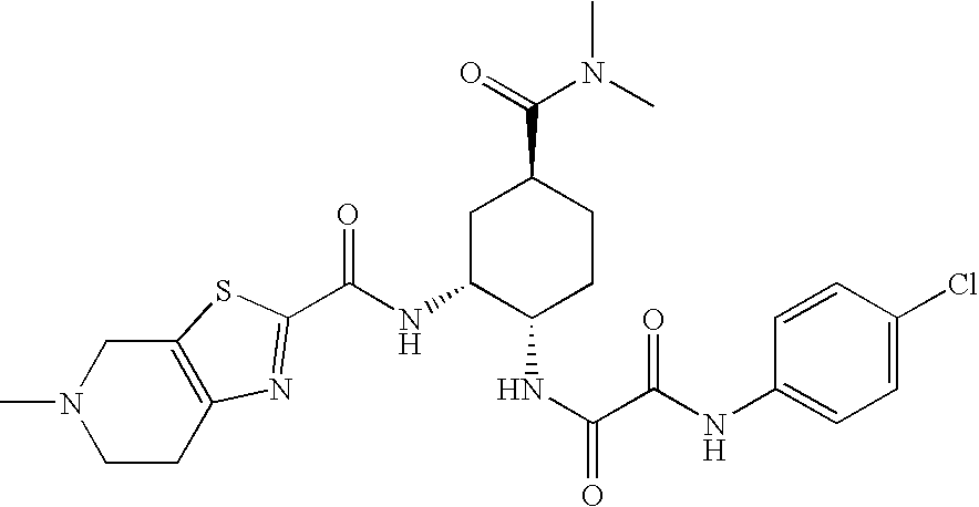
C1CC2=C(CN1C)SC(C(NC1C(NC(C(NC3=CC=C(Cl)C=C3)=O)=O)CCC(C(=O)N(C)C)C1)=O)=N2
